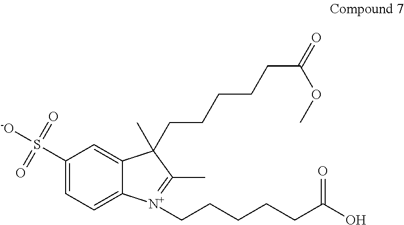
C1(S([-O])(=O)=O)=CC=C2C(=C1)C(C)(CCCCCC(=O)OC)C(C)=[N+]2CCCCCC(O)=O
